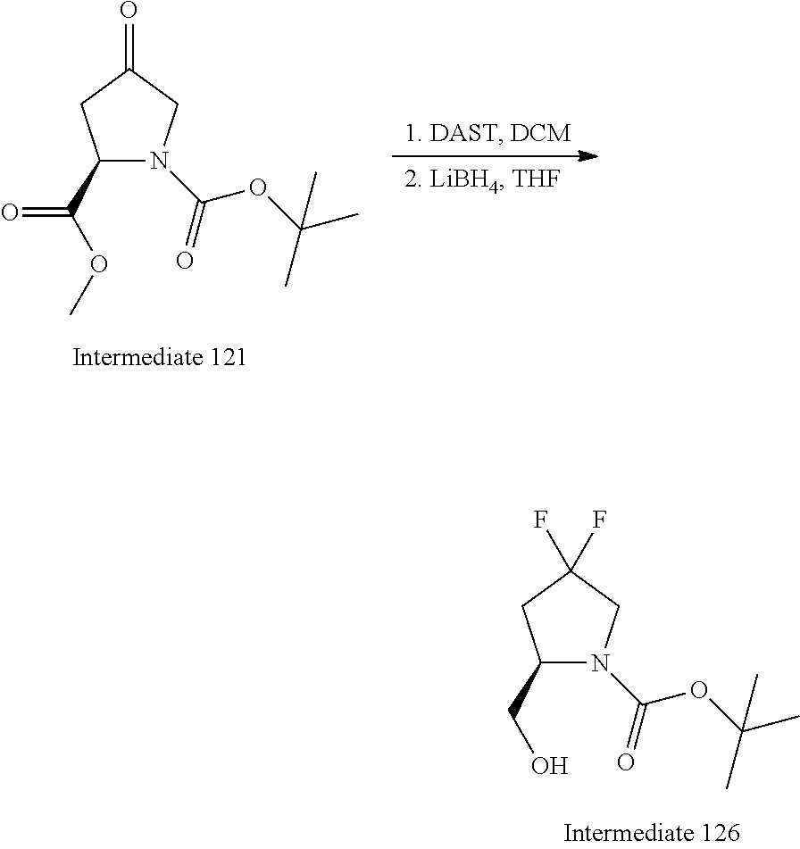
C1(C(OC)=O)N(C(OC(C)(C)C)=O)CC(=O)C1.C1(CO)N(C(OC(C)(C)C)=O)CC(F)(F)C1
